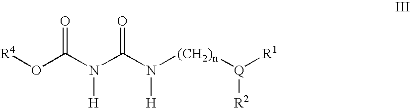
[R4]OC(N(C(N([(CH2)n][Q]([R1])[R2])[H])=O)[H])=O
